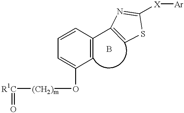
C1=C(C2=CSC([X][Ar])=N2)C=CC=C1O[(CH2)m][R1C]=O.B
